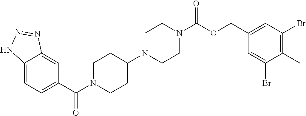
C12=CC=C(C(N3CCC(N4CCN(C(OCC5=CC(Br)=C(C)C(Br)=C5)=O)CC4)CC3)=O)C=C1N=NN2
